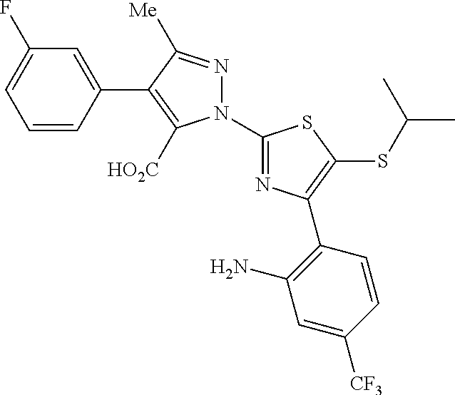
C1=CC(C2=C([HO2C])N(C3=NC(C4=C(N)C=C([CF3])C=C4)=C(SC(C)C)S3)N=C2[Me])=CC(F)=C1
